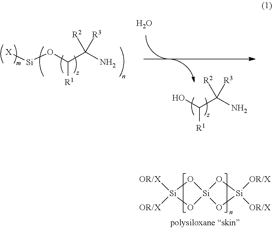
[X][Si]OC(C(N)([R3])[R2])[R1].OC(C(N)([R3])[R2])[R1].O.O1[Si]([OR/X])([OR/X])O[Si]12O[Si]([OR/X])([OR/X])O2
